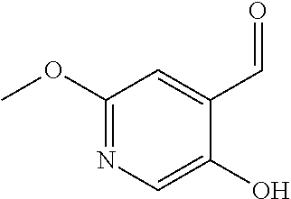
C1(OC)=NC=C(O)C(C=O)=C1
